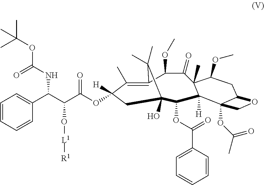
C1(C)=C2C(OC)C(=O)C3(C)C([H])(C(OC(C4=CC=CC=C4)=O)C(O)(CC1([H])OC(C(C(C1=CC=CC=C1)NC(OC(C)(C)C)=O)O[L1][R1])=O)C2(C)C)C1(OC(C)=O)C(CC3OC)OC1
